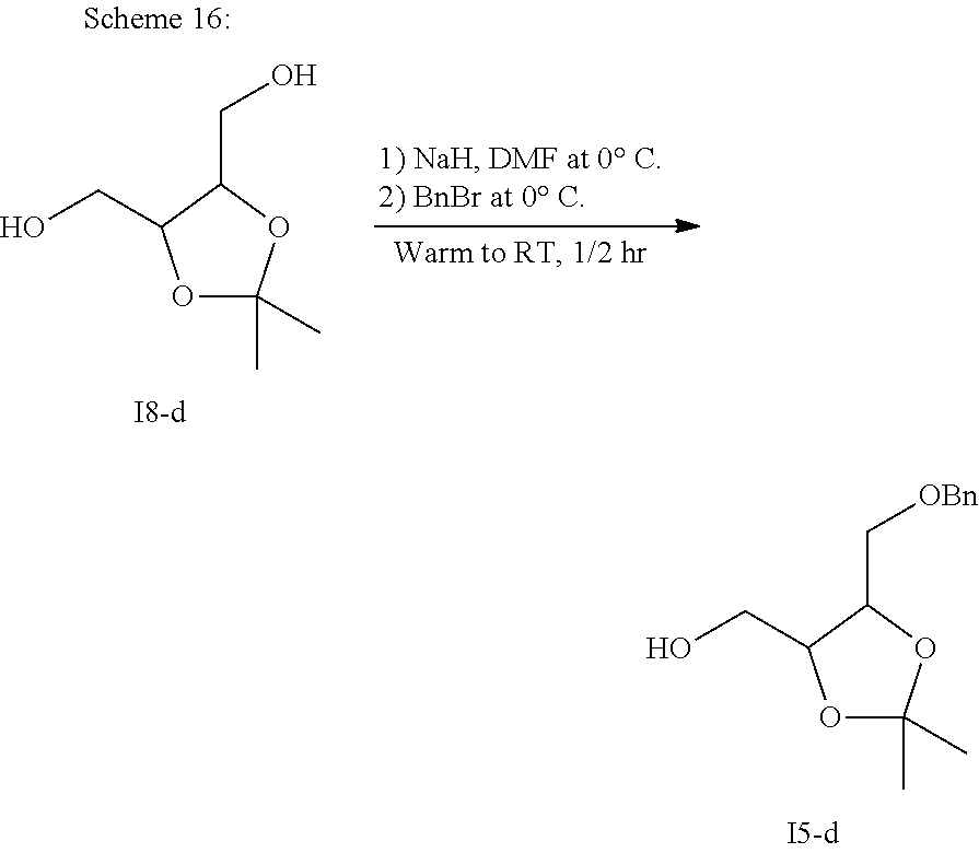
O1C(C)(C)OC(CO)C1CO.O1C(C)(C)OC(C[OBn])C1CO
